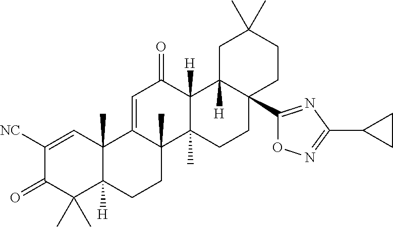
C12(C)C([H])(CCC3(C)C1=CC(=O)C1([H])C3(C)CCC3(C4=NC(C5CC5)=NO4)C1([H])CC(C)(C)CC3)C(C)(C)C(=O)C([NC])=C2
